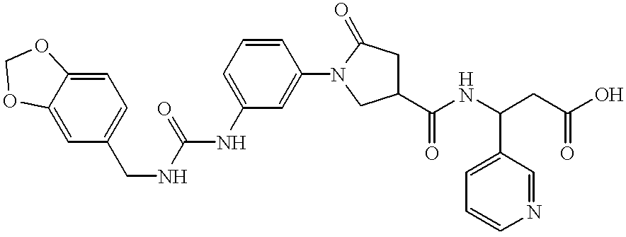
C1(NC(=O)NCC2=CC=C3C(=C2)OCO3)=CC=CC(N2CC(C(NC(C3=CC=CN=C3)CC(O)=O)=O)CC2=O)=C1
